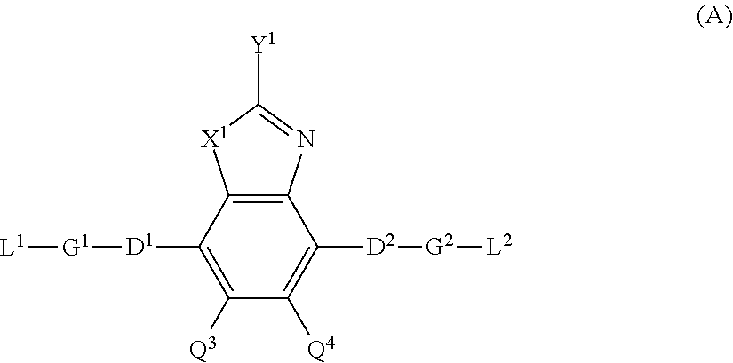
C12=C(N=C([Y1])[X1]1)C([D2][G2][L2])=C([Q4])C([Q3])=C2[D1][G1][L1]
